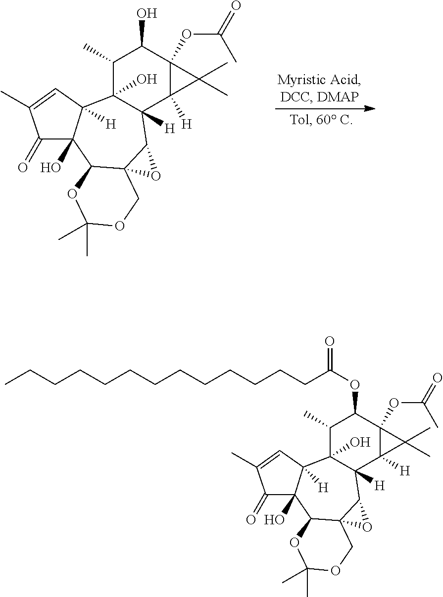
C1(C)C2(O)C([H])(C3([H])C(OC(=O)C)(C1O)C3(C)C)C1C3(C(C4(O)C2([H])C=C(C)C4=O)OC(C)(C)OC3)O1.C1(C)C2(O)C([H])(C3([H])C(OC(=O)C)(C1OC(=O)CCCCCCCCCCCCC)C3(C)C)C1C3(C(C4(O)C2([H])C=C(C)C4=O)OC(C)(C)OC3)O1
